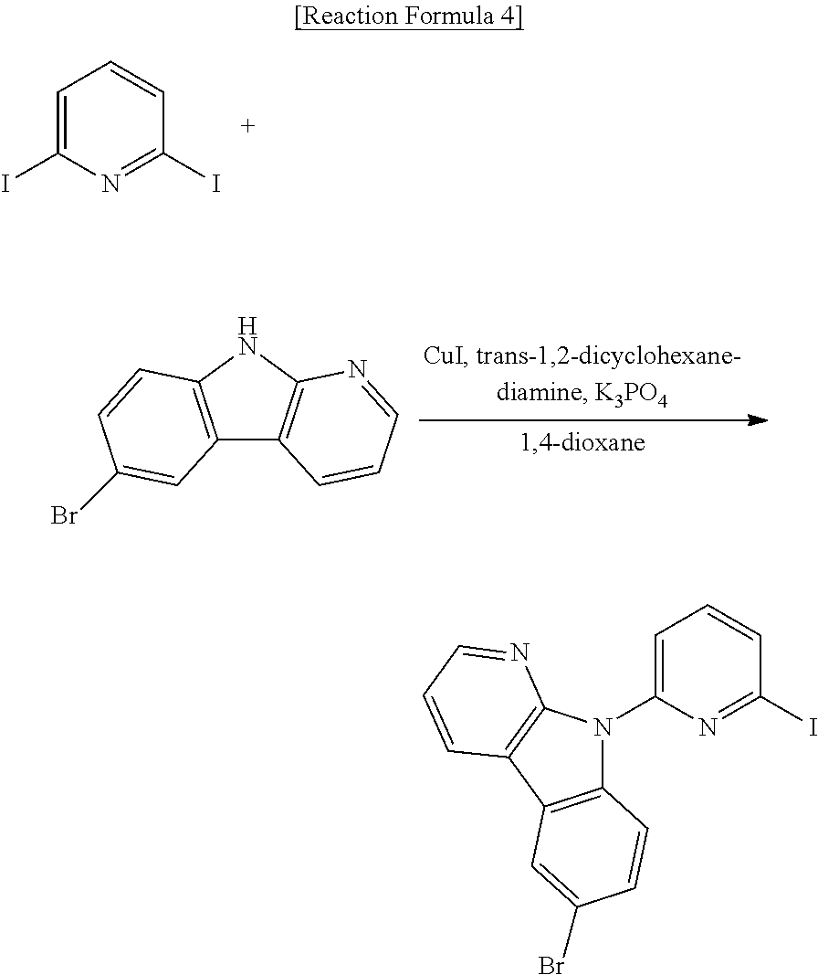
C1=C(I)N=C(I)C=C1.C12=C(NC3=C1C=CC=N3)C=CC(Br)=C2.C1=C(N2C3=C(C4=C2N=CC=C4)C=C(Br)C=C3)N=C(I)C=C1
